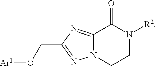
C12=NC(CO[Ar1])=NN1CCN([R2])C2=O
